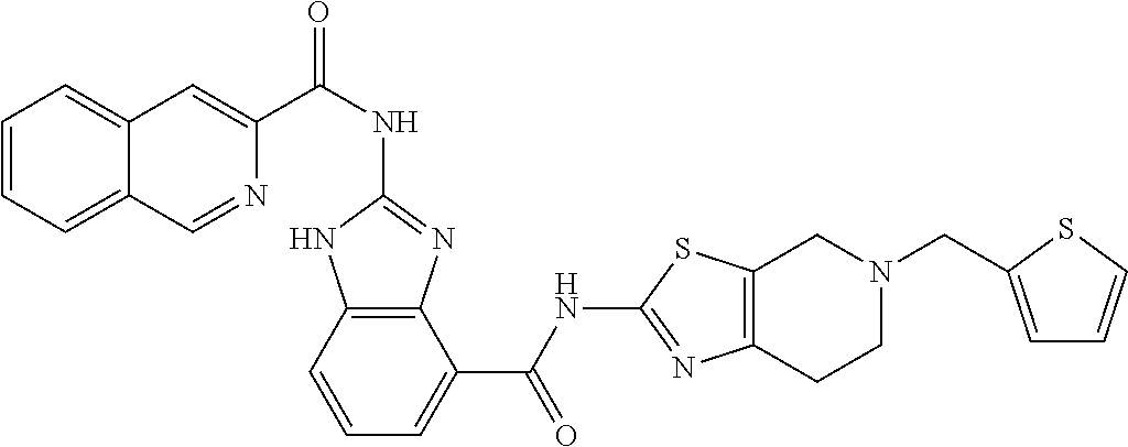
C1(NC(C2=CC3=CC=CC=C3C=N2)=O)=NC2=C(N1)C=CC=C2C(NC1=NC2=C(S1)CN(CC1=CC=CS1)CC2)=O
